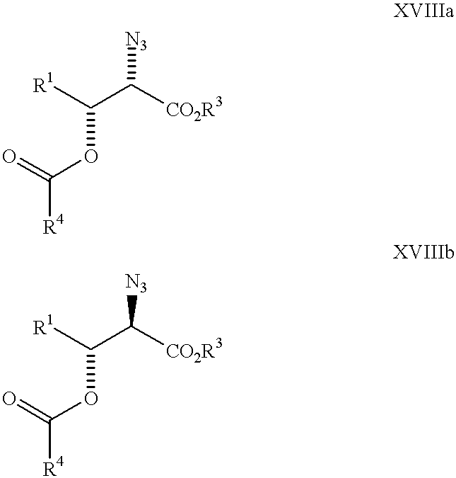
[R1]C(C([CO2R3])[N3])OC([R4])=O.[R1]C(C([CO2R3])[N3])OC([R4])=O
